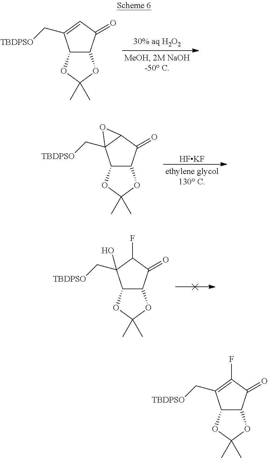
C12C(C(=O)C=C1C[TBDPSO])OC(C)(C)O2.C12C(C(=O)C3C1(C[TBDPSO])O3)OC(C)(C)O2.[HFKF].C12C(C(=O)C(F)C1(C[TBDPSO])O)OC(C)(C)O2.C12C(C(=O)C(F)=C1C[TBDPSO])OC(C)(C)O2
